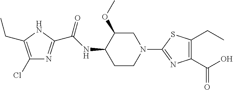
N1C(CC)=C(Cl)N=C1C(NC1C(OC)CN(C2=NC(C(O)=O)=C(CC)S2)CC1)=O
